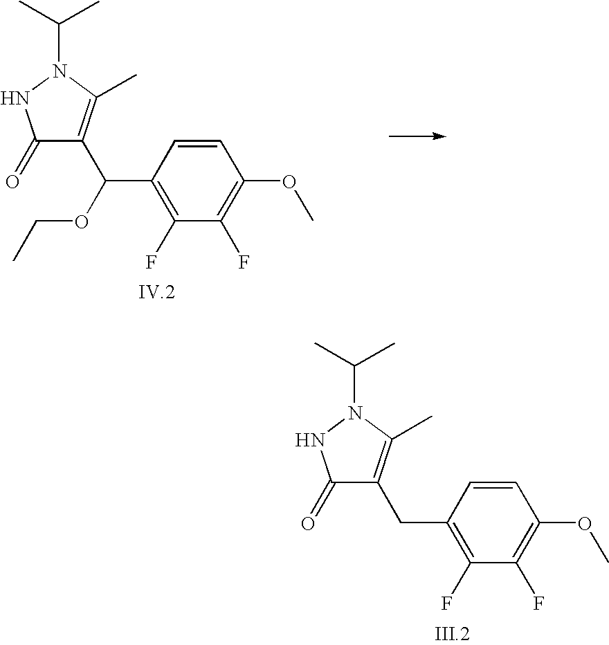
C1(=O)C(CC2=C(F)C(F)=C(OC)C=C2)=C(C)N(C(C)C)N1.C1(=O)C(C(OCC)C2=C(F)C(F)=C(OC)C=C2)=C(C)N(C(C)C)N1
